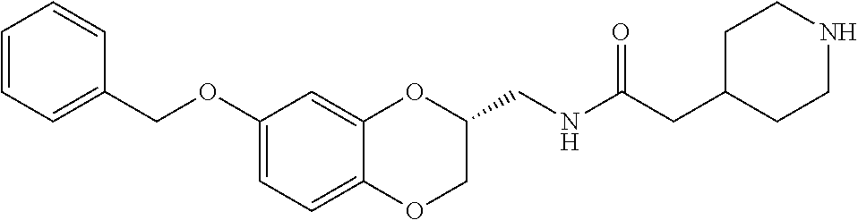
C1(OCC2=CC=CC=C2)=CC=C2C(=C1)OC(CNC(CC1CCNCC1)=O)CO2
